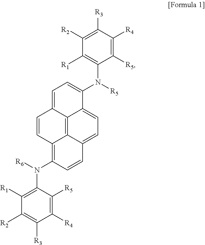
C1([R5])=C([R4])C([R3])=C([R2])C([R1])=C1N(C1=CC=C2C3=C4C(=CC=C13)C=CC(N(C1=C([R1])C([R2])=C([R3])C([R4])=C1[R5])[R6])=C4C=C2)[R5]
